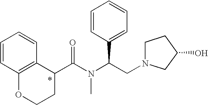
C(N(C(CN1CCC(O)C1)C1=CC=CC=C1)C)(=O)C1C2=C(OCC1)C=CC=C2
